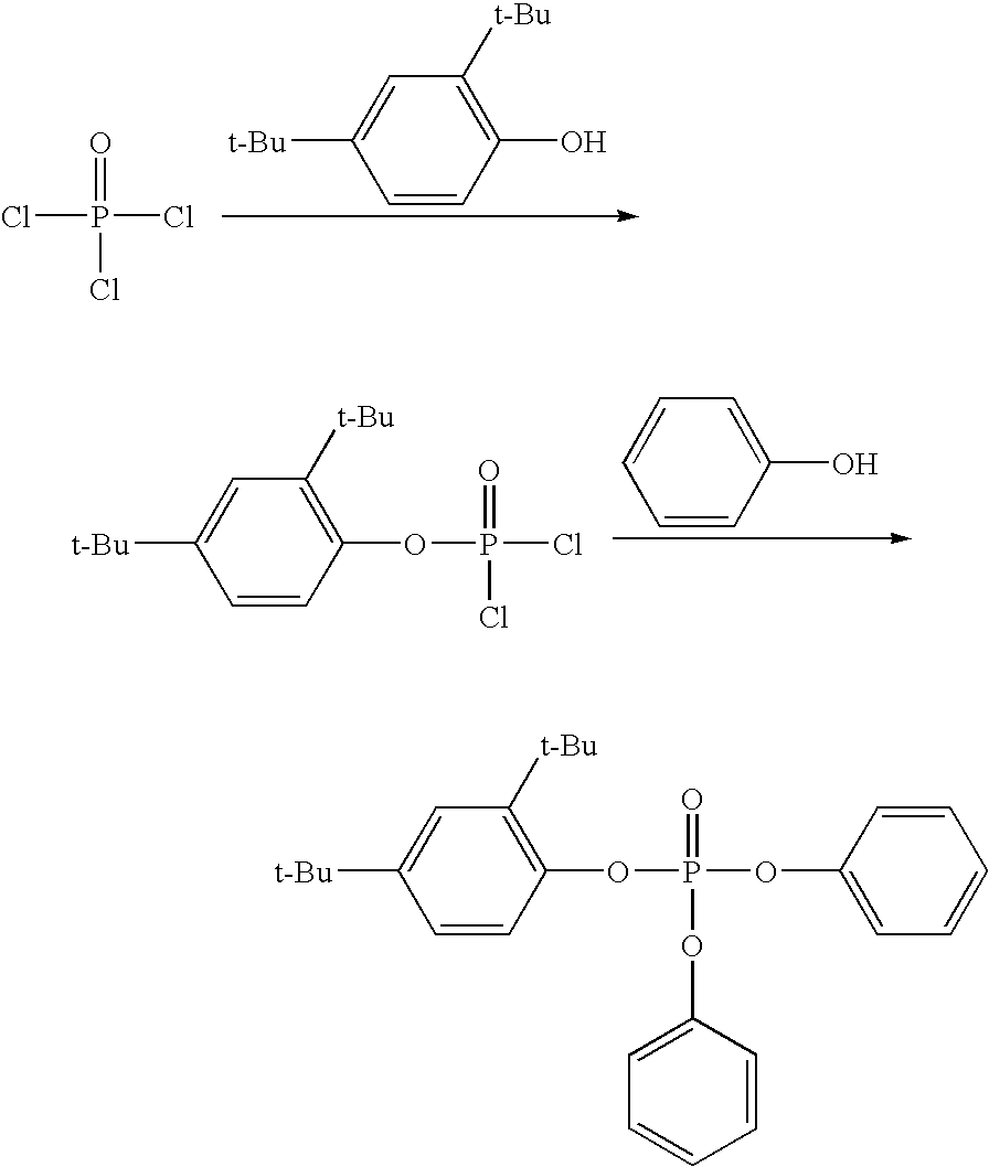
C1=C([t-Bu])C=CC(O)=C1[t-Bu].ClP(Cl)(Cl)=O.C1=CC=CC(O)=C1.C1=C([t-Bu])C=CC(OP(Cl)(Cl)=O)=C1[t-Bu].C1=C([t-Bu])C=CC(OP(OC2=CC=CC=C2)(OC2=CC=CC=C2)=O)=C1[t-Bu]
